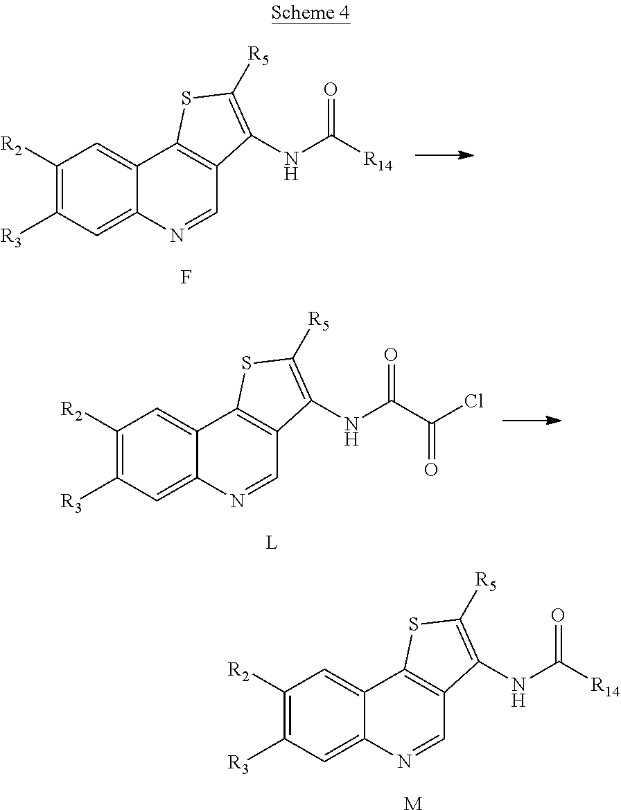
C1([R2])=C([R3])C=C2C(=C1)C1=C(C=N2)C(NC([R14])=O)=C([R5])S1.F.C1([R2])=C([R3])C=C2C(=C1)C1=C(C=N2)C(NC([R14])=O)=C([R5])S1.[M].C1([R2])=C([R3])C=C2C(=C1)C1=C(C=N2)C(NC(C(Cl)=O)=O)=C([R5])S1.[L]
